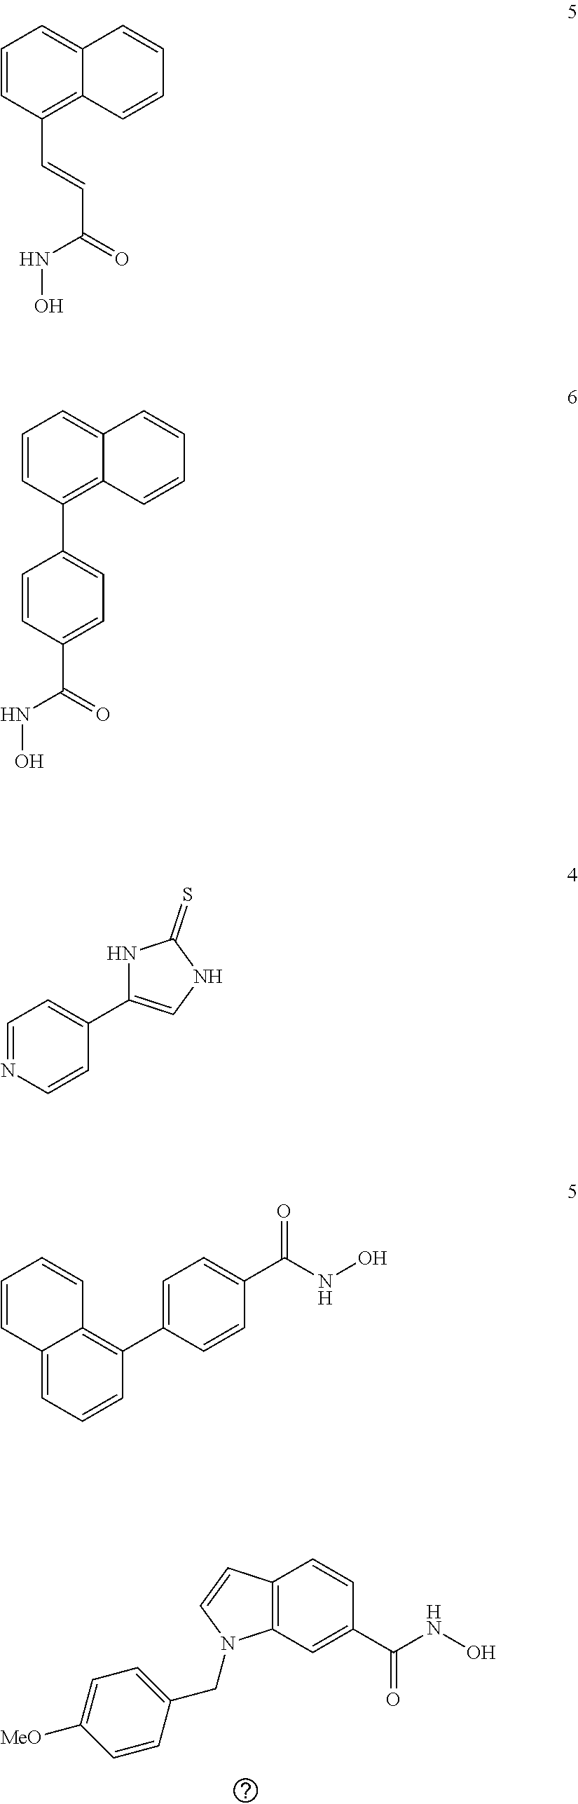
C12=C(C=C(C(=O)NO)C=C1)N(CC1=CC=C([MeO])C=C1)C=C2.C1=CC(C=CC(NO)=O)=C2C(=C1)C=CC=C2.C1=CC(C2=CC=C(C(=O)NO)C=C2)=C2C(=C1)C=CC=C2.C1=NC=CC(C2=CNC(=S)N2)=C1.C12=CC=CC(C3=CC=C(C(=O)NO)C=C3)=C1C=CC=C2
